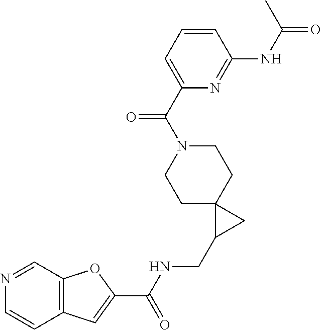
C12=C(C=NC=C1)OC(C(NCC1CC13CCN(C(=O)C1=CC=CC(NC(=O)C)=N1)CC3)=O)=C2
